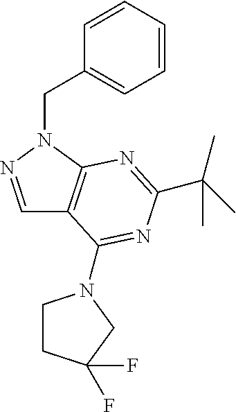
C1=NN(CC2=CC=CC=C2)C2=C1C(N1CCC(F)(F)C1)=NC(C(C)(C)C)=N2
